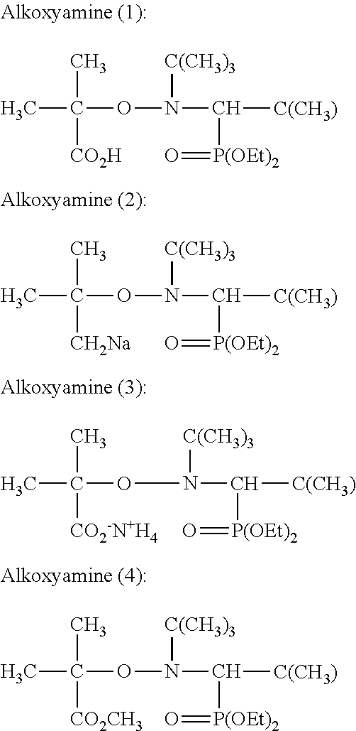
C(C)(ON(C([C(CH3)])[P(OEt)2]=O)[C(CH3)3])(C)[CO2H].C(C)(ON(C([C(CH3)])[P(OEt)2]=O)[C(CH3)3])(C)[CH2Na].C(C)(ON(C([C(CH3)])[P(OEt)2]=O)[C(CH3)3])(C)[CO2-N+H4].C(C)(ON(C([C(CH3)])[P(OEt)2]=O)[C(CH3)3])(C)[CO2CH3]
